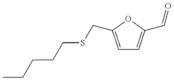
C(C1=CC=C(C=O)O1)SCCCCC
